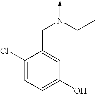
C1(Cl)=CC=C(O)C=C1CN(CC)->C
